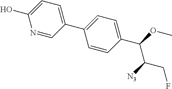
C1(C2=CC=C(C(OC)C([N3])CF)C=C2)=CC=C(O)N=C1
